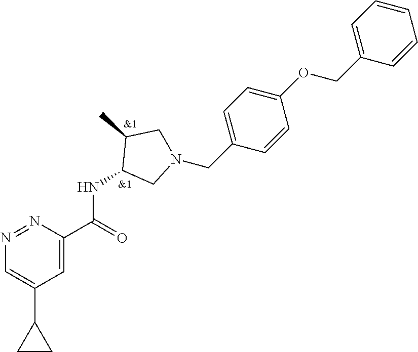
N1=NC(C(=O)NC2CN(CC3=CC=C(OCC4=CC=CC=C4)C=C3)CC2C)=CC(C2CC2)=C1
